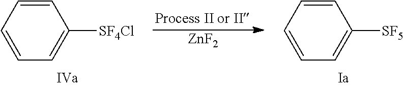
C1=CC=CC([SF4Cl])=C1.C1=CC=CC([SF5])=C1.[ZnF2]
